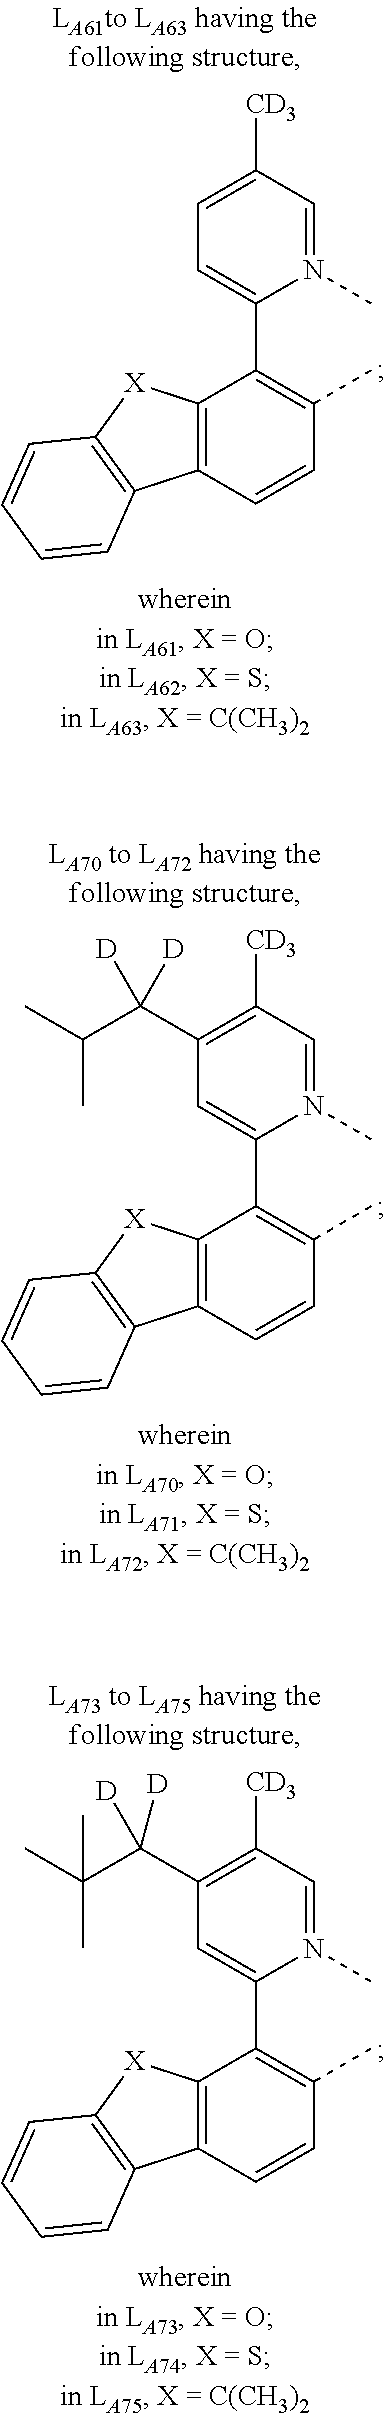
C1([CD3])=CC=C(C2=C(C)C=CC3=C2[X]C2=C3C=CC=C2)N(C)=C1.C1([CD3])=C(C(C(C)C)([D])[D])C=C(C2=C(C)C=CC3=C2[X]C2=C3C=CC=C2)N(C)=C1.C1([CD3])=C(C(C(C)(C)C)([D])[D])C=C(C2=C(C)C=CC3=C2[X]C2=C3C=CC=C2)N(C)=C1
